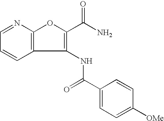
C12=C(N=CC=C1)OC(C(N)=O)=C2NC(C1=CC=C([OMe])C=C1)=O
